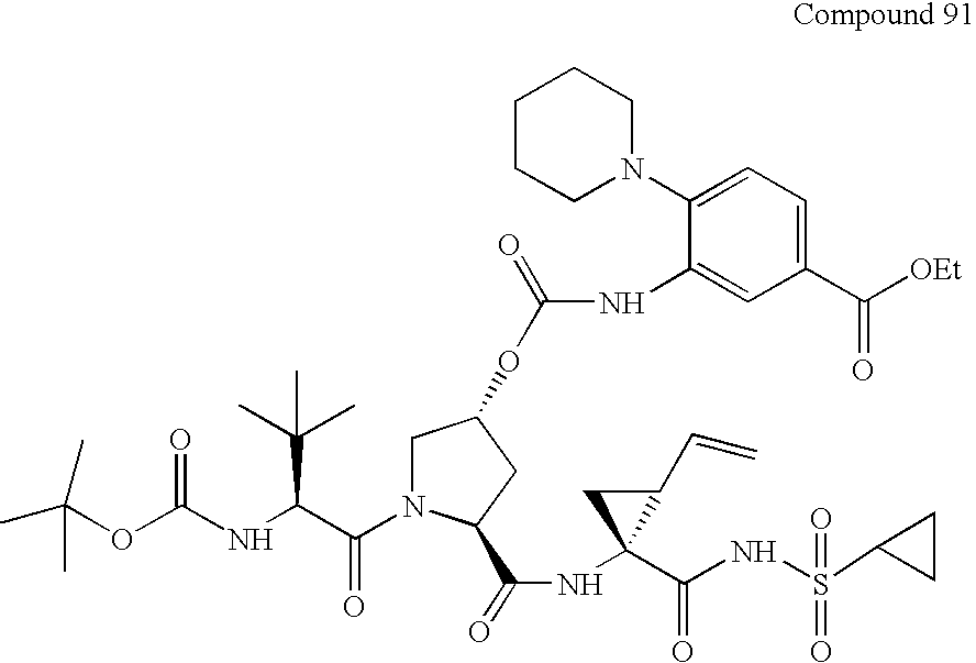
CC(OC(NC(C(N1CC(OC(NC2=CC(C([OEt])=O)=CC=C2N2CCCCC2)=O)CC1C(=O)NC1(C(=O)NS(=O)(C2CC2)=O)C(C=C)C1)=O)C(C)(C)C)=O)(C)C
